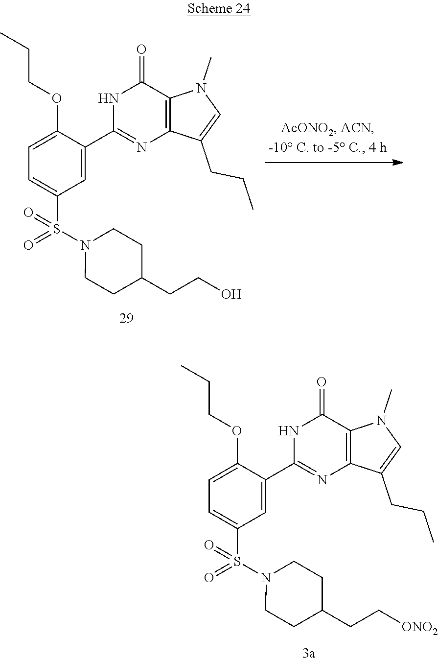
C1=C(OCCC)C(C2=NC3=C(C(=O)N2)N(C)C=C3CCC)=CC(S(N2CCC(CC[ONO2])CC2)(=O)=O)=C1.C1=C(OCCC)C(C2=NC3=C(C(=O)N2)N(C)C=C3CCC)=CC(S(N2CCC(CCO)CC2)(=O)=O)=C1
